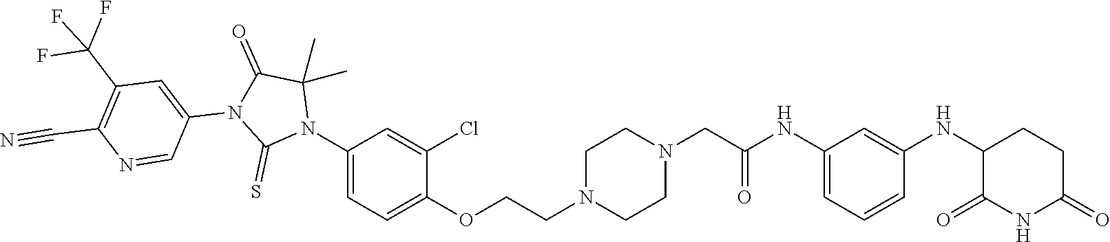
C1=C(NC(CN2CCN(CCOC3=CC=C(N4C(C)(C)C(=O)N(C5=CC(C(F)(F)F)=C(C#N)N=C5)C4=S)C=C3Cl)CC2)=O)C=C(NC2C(=O)NC(=O)CC2)C=C1
